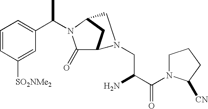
C1=CC([SO2NMe2])=CC(C(N2C(=O)C3CC2CN3CC(C(N2CCCC2[CN])=O)N)C)=C1
